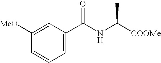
C1([MeO])=CC(C(NC([COOMe])C)=O)=CC=C1
